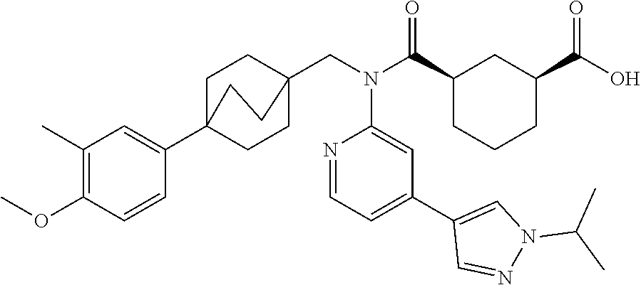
C1(C)=C(OC)C=CC(C23CCC(CN(C(C4CCCC(C(O)=O)C4)=O)C4=CC(C5=CN(C(C)C)N=C5)=CC=N4)(CC2)CC3)=C1
